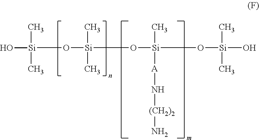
[Si](O[Si](O[Si](C)([A]N[(CH2)2]N)O[Si](O)(C)C)(C)C)(O)(C)C
